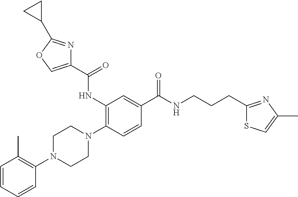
C1=CC=CC(N2CCN(C3=C(NC(C4=COC(C5CC5)=N4)=O)C=C(C(NCCCC4=NC(C)=CS4)=O)C=C3)CC2)=C1C
